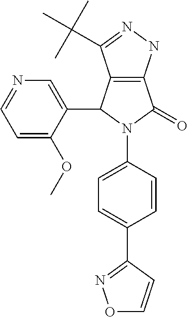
C12=C(C(C3=CN=CC=C3OC)N(C3=CC=C(C4=NOC=C4)C=C3)C1=O)C(C(C)(C)C)=NN2
